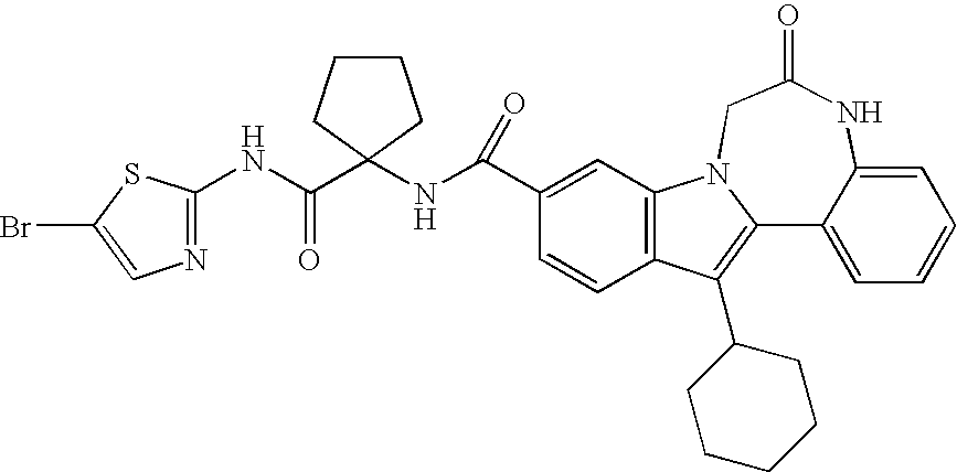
C12=C(C=C(C(NC3(C(NC4=NC=C(Br)S4)=O)CCCC3)=O)C=C1)N1C(=C2C2CCCCC2)C2=CC=CC=C2NC(=O)C1
